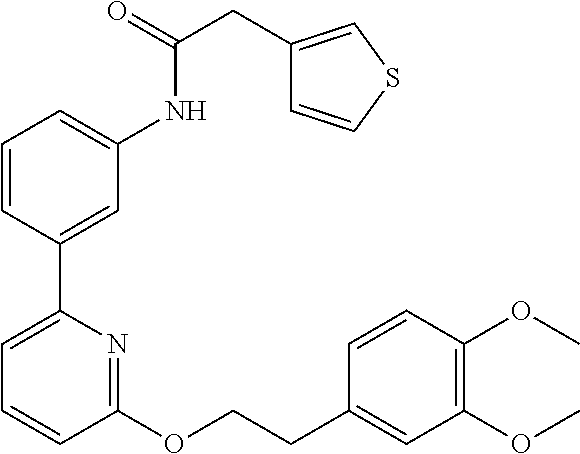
C1=CC(C2=CC=CC(OCCC3=CC(OC)=C(OC)C=C3)=N2)=CC(NC(CC2=CSC=C2)=O)=C1
